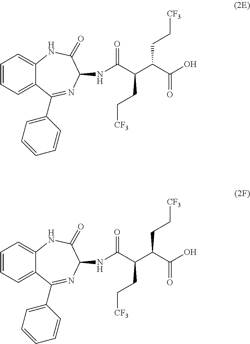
C1=CC=C2C(=C1)NC(=O)C(NC(C(C(C(O)=O)CC[CF3])CC[CF3])=O)N=C2C1=CC=CC=C1.C1=CC=C2C(=C1)NC(=O)C(NC(C(C(C(O)=O)CC[CF3])CC[CF3])=O)N=C2C1=CC=CC=C1
